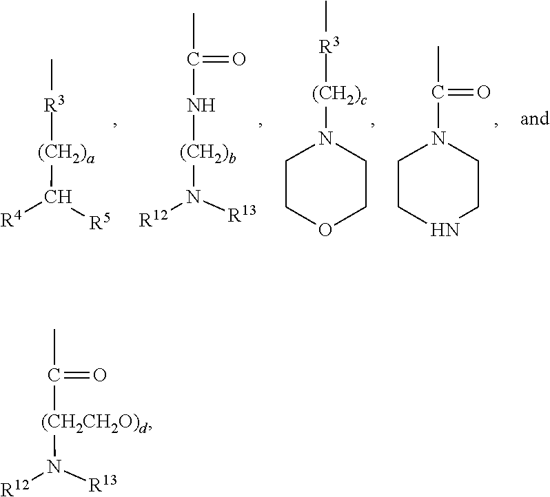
C[R3][(CH2)a]C([R4])[R5].N([(CH2)b]NC(C)=O)([R12])[R13].N1([(CH2)c][R3]C)CCOCC1.N1(C(C)=O)CCNCC1.N([(CH2CH2O)d]C(C)=O)([R12])[R13]
